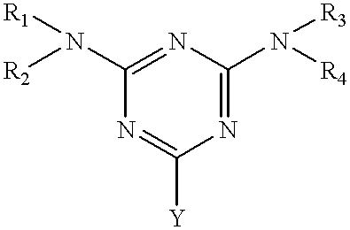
N1=C([Y])N=C(N([R3])[R4])N=C1N([R1])[R2]
